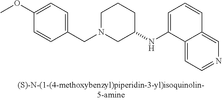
C1N(CC2=CC=C(OC)C=C2)CC(NC2=CC=CC3=CN=CC=C23)CC1
